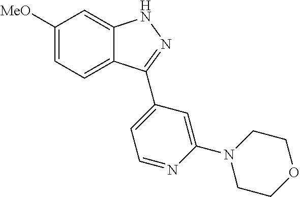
C1([OMe])=CC=C2C(=C1)NN=C2C1=CC=NC(N2CCOCC2)=C1
